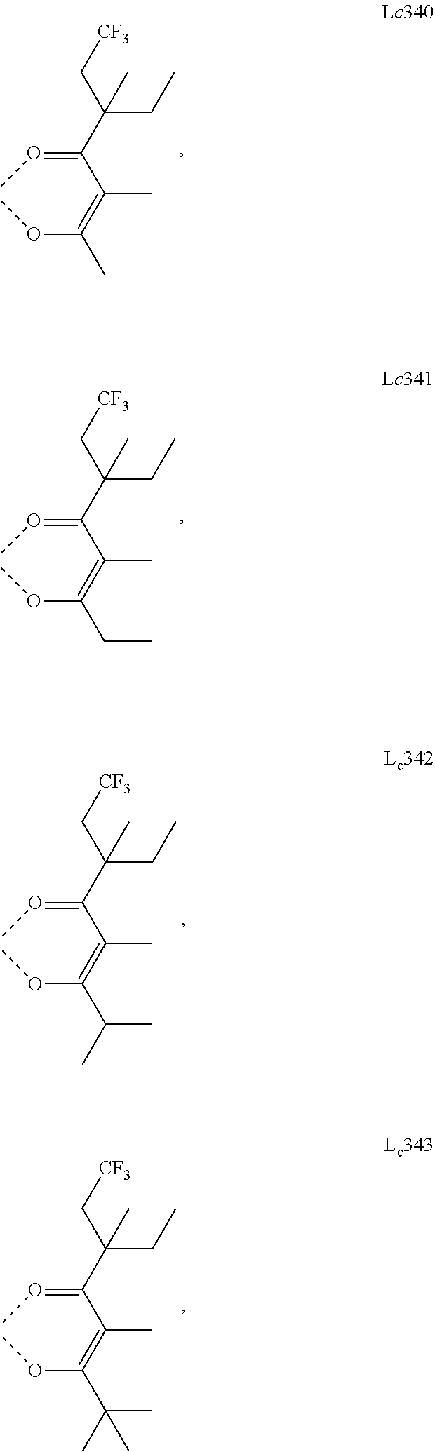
C(CC)(C[CF3])(C(=OC)C(=C(OC)C)C)C.C(CC)(C[CF3])(C(=OC)C(=C(OC)CC)C)C.C(CC)(C[CF3])(C(=OC)C(=C(OC)C(C)C)C)C.C(CC)(C[CF3])(C(=OC)C(=C(OC)C(C)(C)C)C)C
